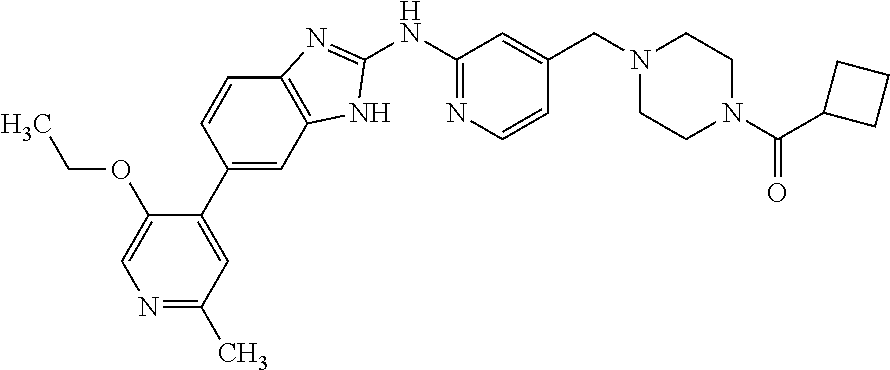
N1=C(C)C=C(C2=CC3=C(C=C2)N=C(NC2=NC=CC(CN4CCN(C(=O)C5CCC5)CC4)=C2)N3)C(OCC)=C1
